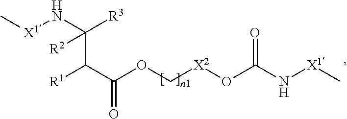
[R1]C(C(OC[X2]OC(N[X1]C)=O)=O)C(N[X1]C)([R3])[R2]
